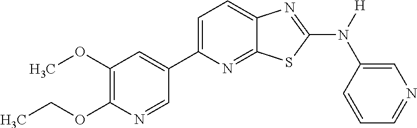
C1(OC)=C(OCC)N=CC(C2=CC=C3C(=N2)SC(N([H])C2=CN=CC=C2)=N3)=C1
